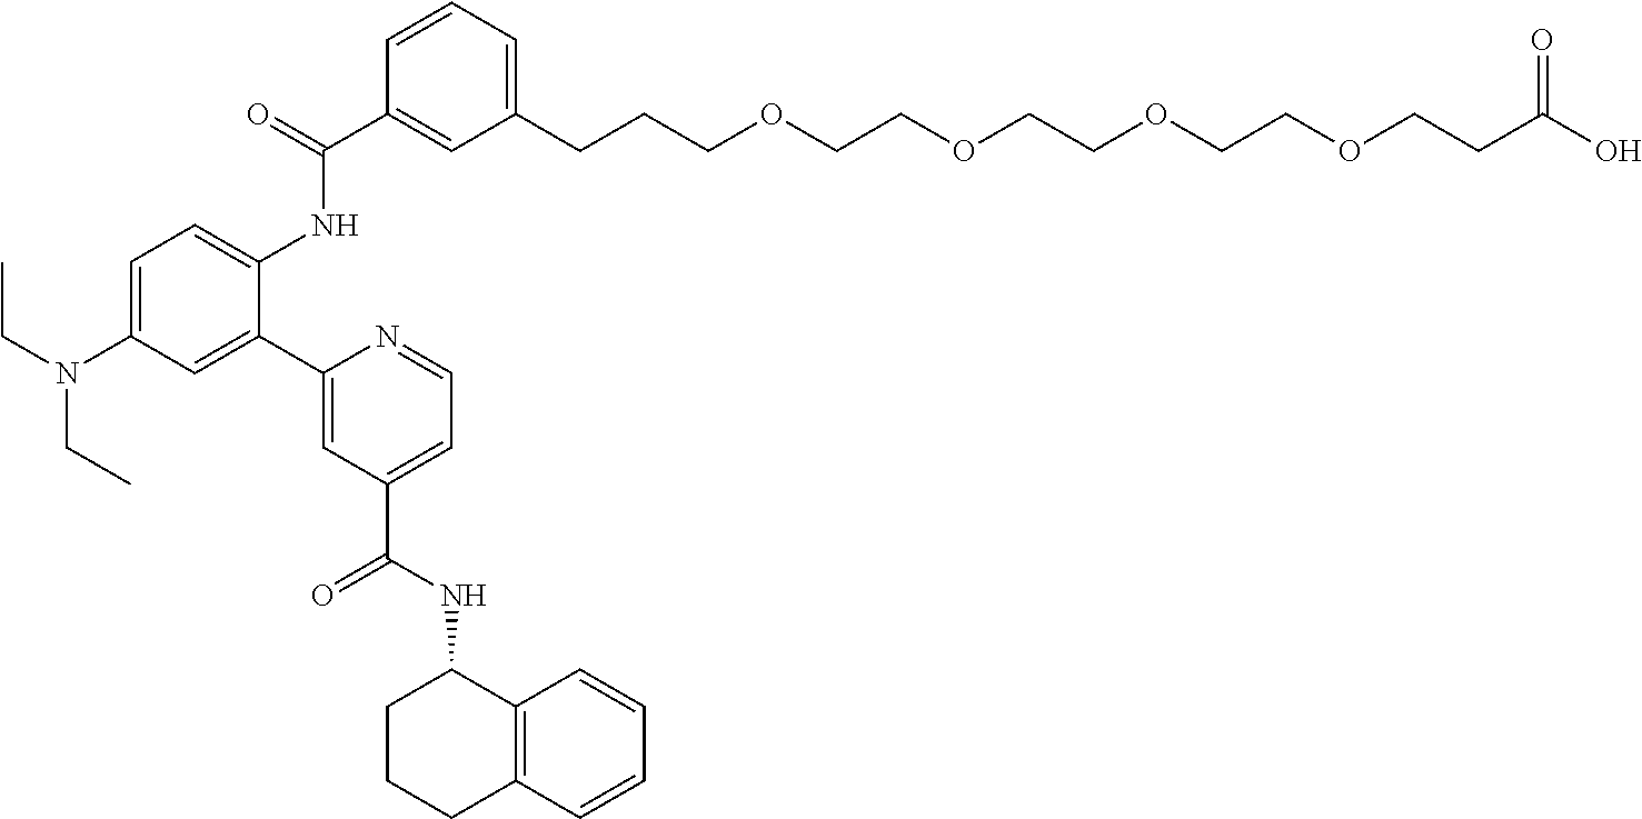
C(CCOCCOCCOCCOCCC(O)=O)C1=CC=CC(C(NC2=CC=C(N(CC)CC)C=C2C2=CC(C(=O)NC3CCCC4=C3C=CC=C4)=CC=N2)=O)=C1
